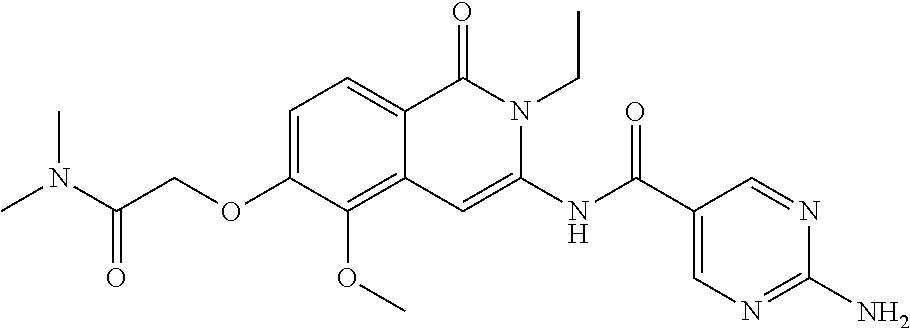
C1=C(OCC(N(C)C)=O)C(OC)=C2C(=C1)C(=O)N(CC)C(NC(=O)C1=CN=C(N)N=C1)=C2
